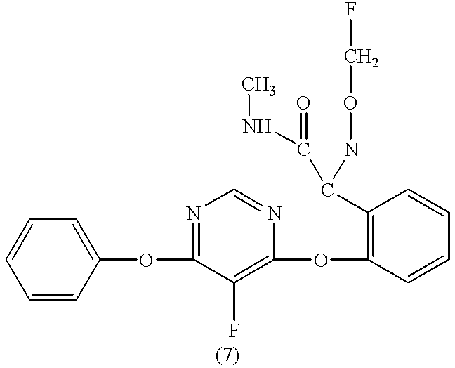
C1=CC(OC2=NC=NC(OC3=C(C(NOCF)C(NC)=O)C=CC=C3)=C2F)=CC=C1
